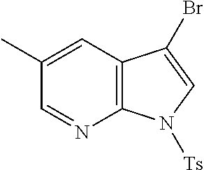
CC1=CC2=C(N=C1)N([Ts])C=C2Br
